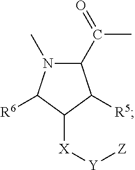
C1(C(C)=O)N(C)C([R6])C([X][Y][Z])C1[R5]
